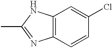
C12=C(C=CC(Cl)=C1)N=C(C)N2
